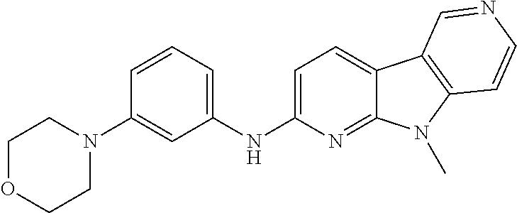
C1OCCN(C2=CC(NC3=CC=C4C(=N3)N(C)C3=C4C=NC=C3)=CC=C2)C1
